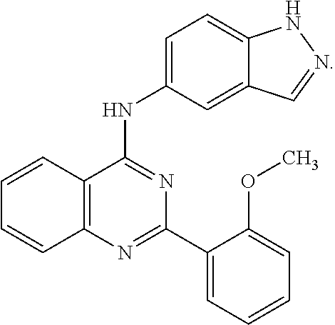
C1=CC2=C(C=C1)N=C(C1=CC=CC=C1OC)N=C2NC1=CC=C2C(=C1)C=NN2
